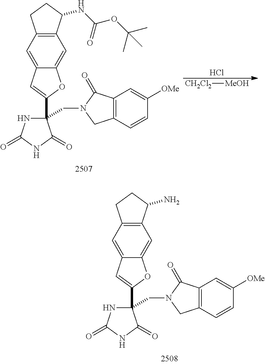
C1=C2C(=CC3=C1CCC3N)OC(C1(CN3CC4=C(C3=O)C=C([OMe])C=C4)NC(=O)NC1=O)=C2.C1=C2C(=CC3=C1CCC3NC(OC(C)(C)C)=O)OC(C1(CN3CC4=C(C3=O)C=C([OMe])C=C4)NC(=O)NC1=O)=C2.Cl.[CH2Cl2][MeOH]
